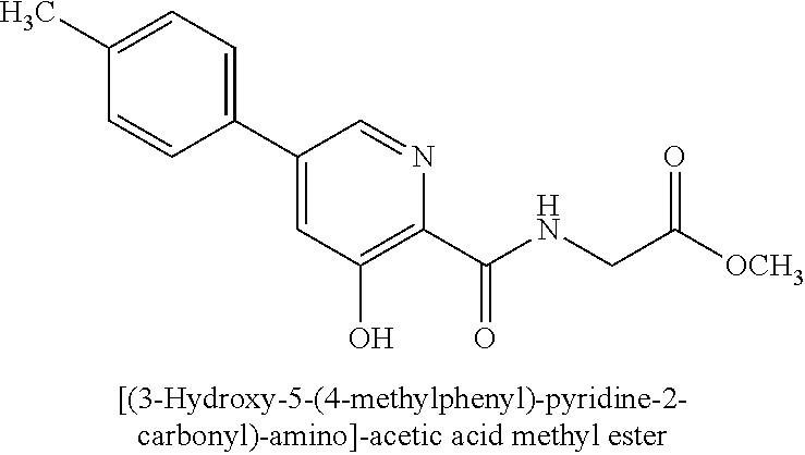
C1(C2=CC(O)=C(C(NCC([OCH3])=O)=O)N=C2)=CC=C(C)C=C1
